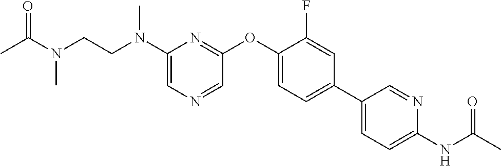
N(C1=CN=CC(OC2=CC=C(C3=CC=C(NC(C)=O)N=C3)C=C2F)=N1)(CCN(C(=O)C)C)C
